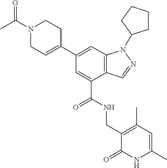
C12=C(C=C(C3=CCN(C(C)=O)CC3)C=C1C(NCC1=C(C)C=C(C)NC1=O)=O)N(C1CCCC1)N=C2
